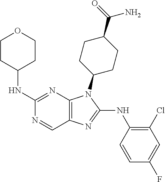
C1(NC2CCOCC2)=NC2=C(C=N1)N=C(NC1=C(Cl)C=C(F)C=C1)N2C1CCC(C(=O)N)CC1
